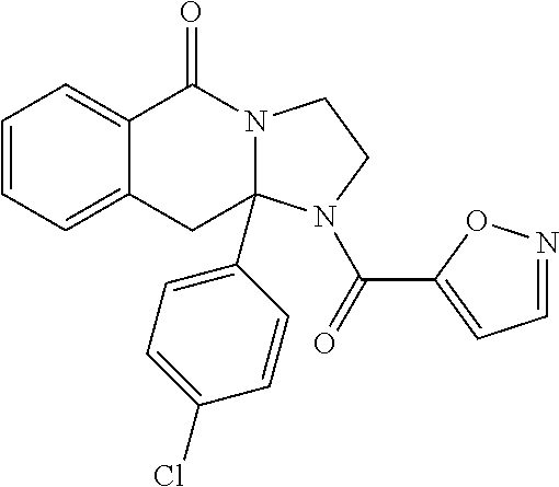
C1=CC=C2C(=C1)C(=O)N1C(C3=CC=C(Cl)C=C3)(C2)N(C(=O)C2=CC=NO2)CC1
